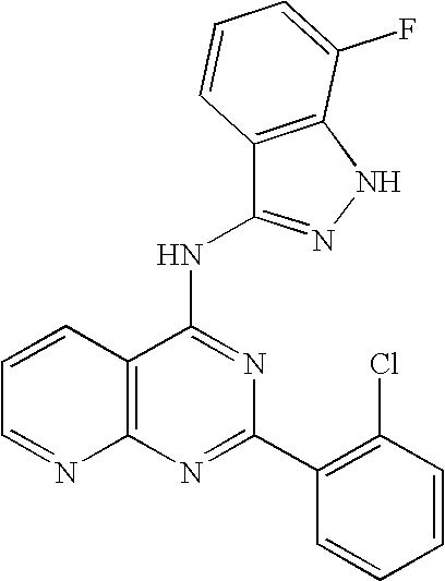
C12=C(N=C(C3=C(Cl)C=CC=C3)N=C1NC1=NNC3=C1C=CC=C3F)N=CC=C2
